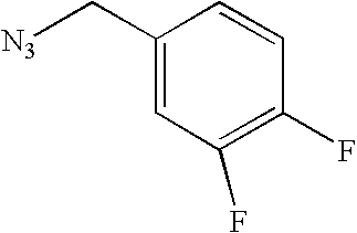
C1(F)=C(F)C=CC(C[N3])=C1
